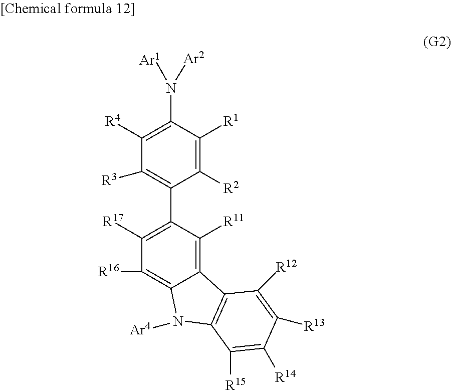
C1([R2])=C([R1])C(N([Ar2])[Ar1])=C([R4])C([R3])=C1C1=C([R17])C([R16])=C2C(=C1[R11])C1=C(N2[Ar4])C([R15])=C([R14])C([R13])=C1[R12]
